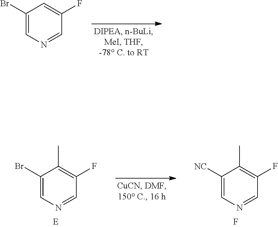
C1(Br)=CN=CC(F)=C1.C1(Br)=CN=CC(F)=C1C.C1([NC])=CN=CC(F)=C1C.F
